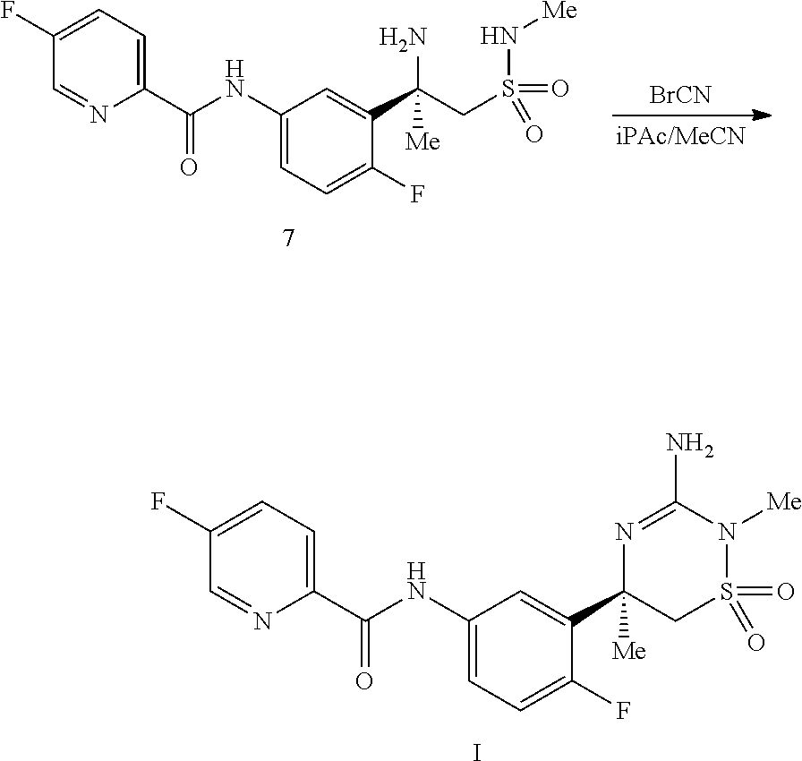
C1(F)=CC=C(C(NC2=CC=C(F)C(C3([Me])CS(=O)(=O)N([Me])C(N)=N3)=C2)=O)N=C1.I.[BrCN].C1(F)=CC=C(C(NC2=CC=C(F)C(C(CS(N[Me])(=O)=O)(N)[Me])=C2)=O)N=C1
